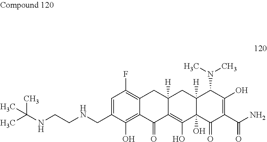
C12=C(F)C=C(CNCCNC(C)(C)C)C(O)=C1C(=O)C1=C(O)C3(O)C([H])(CC1([H])C2)C(N(C)C)C(O)=C(C(N)=O)C3=O
